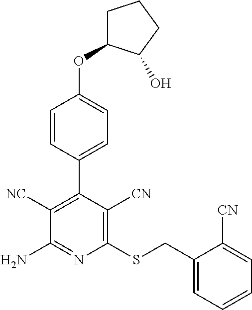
C1(SCC2=CC=CC=C2[CN])=C([CN])C(C2=CC=C(OC3CCCC3O)C=C2)=C([NC])C(N)=N1
